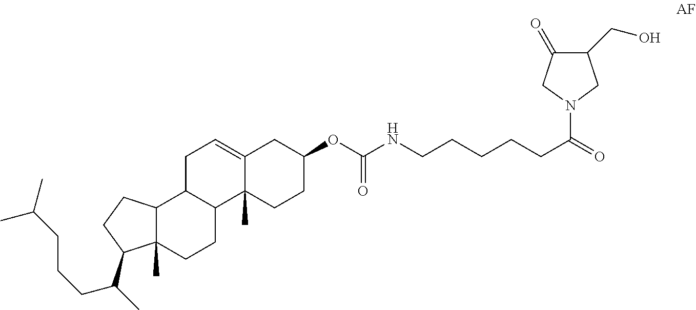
N1(C(=O)CCCCCNC(OC2CC3=CCC4C(C3(C)CC2)CCC2(C)C4CCC2C(C)CCCC(C)C)=O)CC(CO)C(=O)C1
